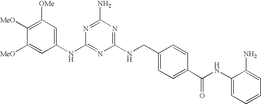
C1(NCC2=CC=C(C(NC3=CC=CC=C3N)=O)C=C2)=NC(N)=NC(NC2=CC([OMe])=C([MeO])C([MeO])=C2)=N1
